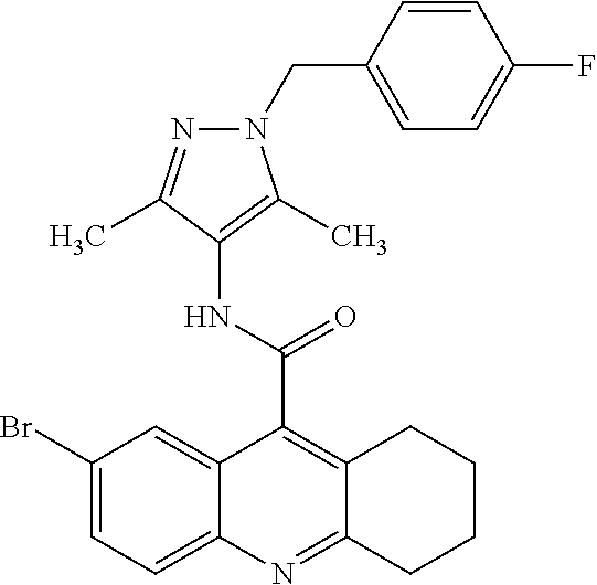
C12=CC(Br)=CC=C1N=C1C(=C2C(=O)NC2=C(C)N(CC3=CC=C(F)C=C3)N=C2C)CCCC1
